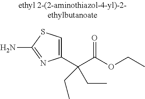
C(OCC)(=O)C(C1=CSC(N)=N1)(CC)CC
